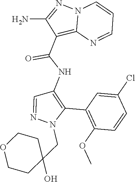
C1(C2=C(NC(C3=C4N(N=C3N)C=CC=N4)=O)C=NN2CC2(O)CCOCC2)=C(OC)C=CC(Cl)=C1
